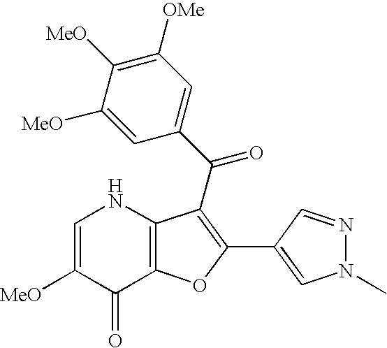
C1=C([MeO])C(=O)C2=C(N1)C(C(C1=CC([OMe])=C([MeO])C([MeO])=C1)=O)=C(C1=CN(C)N=C1)O2
